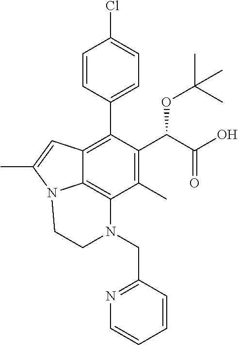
C1=CC(C2=C3C4=C(C(C)=C2C(C(=O)O)OC(C)(C)C)N(CC2=NC=CC=C2)CCN4C(C)=C3)=CC=C1Cl
